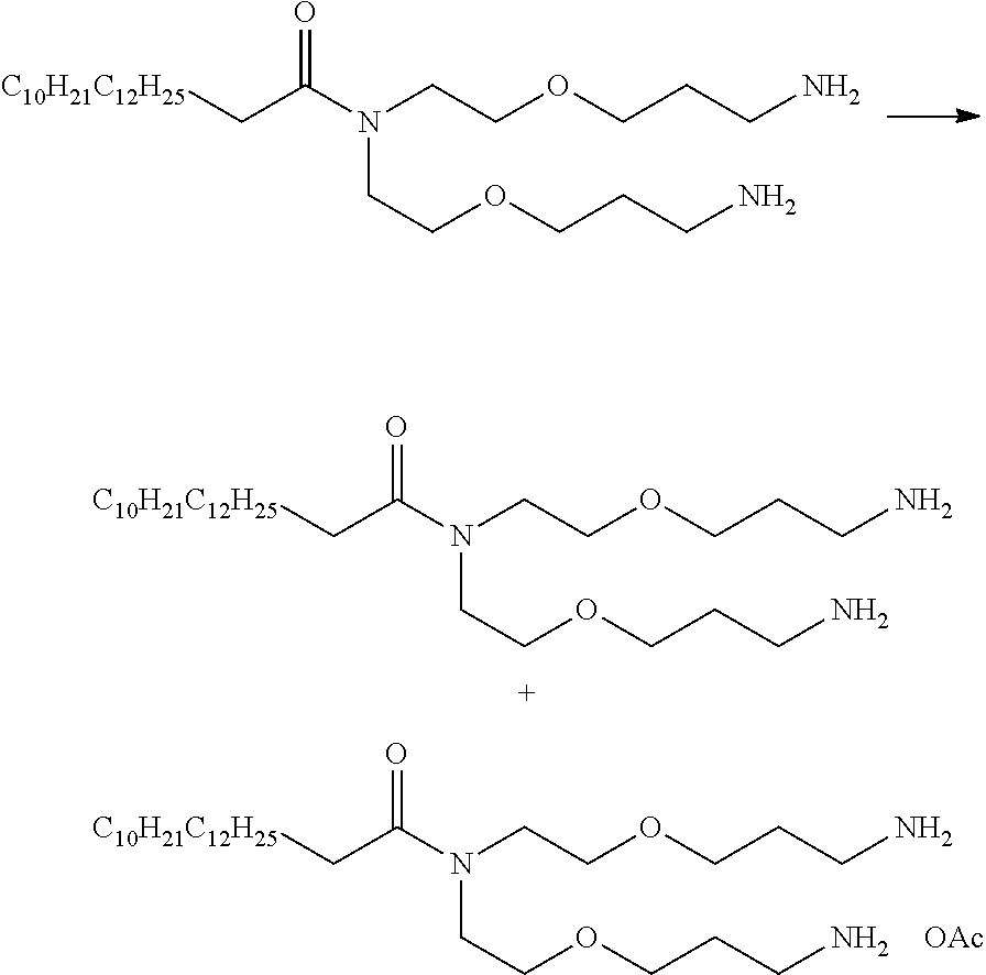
[C10H21C12H25]CC(=O)N(CCOCCCN)CCOCCCN.[C10H21C12H25]CC(=O)N(CCOCCCN)CCOCCCN.[OAc].[C10H21C12H25]CC(=O)N(CCOCCCN)CCOCCCN
